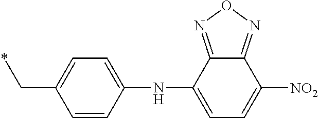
C1=CC(NC2=CC=C([NO2])C3=NON=C23)=CC=C1C*
